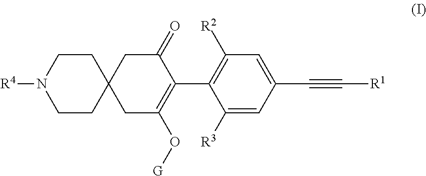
C1CN([R4])CCC12CC(O[G])=C(C1=C([R2])C=C(C#C[R1])C=C1[R3])C(=O)C2
